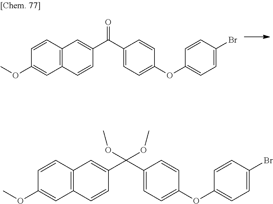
C12=C(C=CC(C(C3=CC=C(OC4=CC=C(Br)C=C4)C=C3)=O)=C1)C=C(OC)C=C2.C12=C(C=CC(C(C3=CC=C(OC4=CC=C(Br)C=C4)C=C3)(OC)OC)=C1)C=C(OC)C=C2
